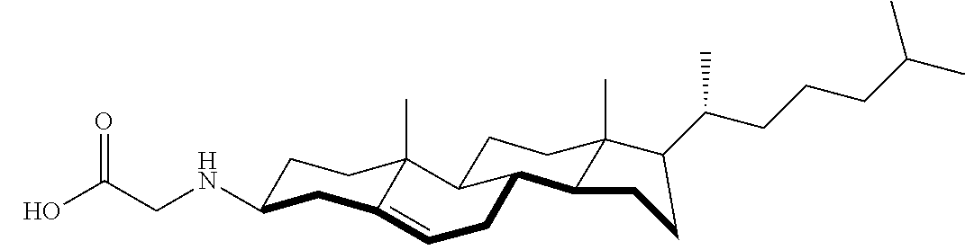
OC(CNC1CCC2(C)C(=CCC3C4C(C)(CCC23)C(C(CCCC(C)C)C)CC4)C1)=O
